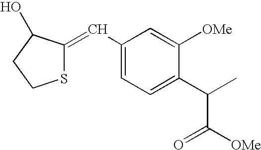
C1(C=C2SCCC2O)=CC=C(C(C([OMe])=O)C)C([OMe])=C1
